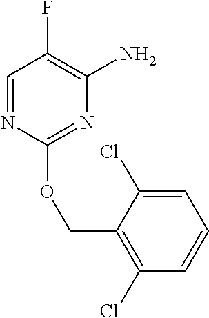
O(C1=NC(N)=C(F)C=N1)CC1=C(Cl)C=CC=C1Cl
